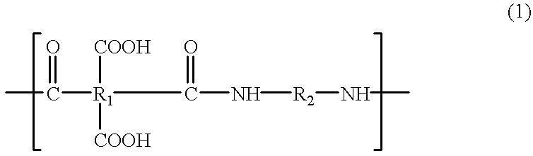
CC([R1]([COOH])([COOH])C(N[R2]NC)=O)=O
